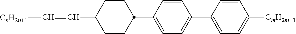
C1CC(C2=CC=C(C3=CC=C([CmH2m+1])C=C3)C=C2)CCC1C=C[CnH2n+1]
